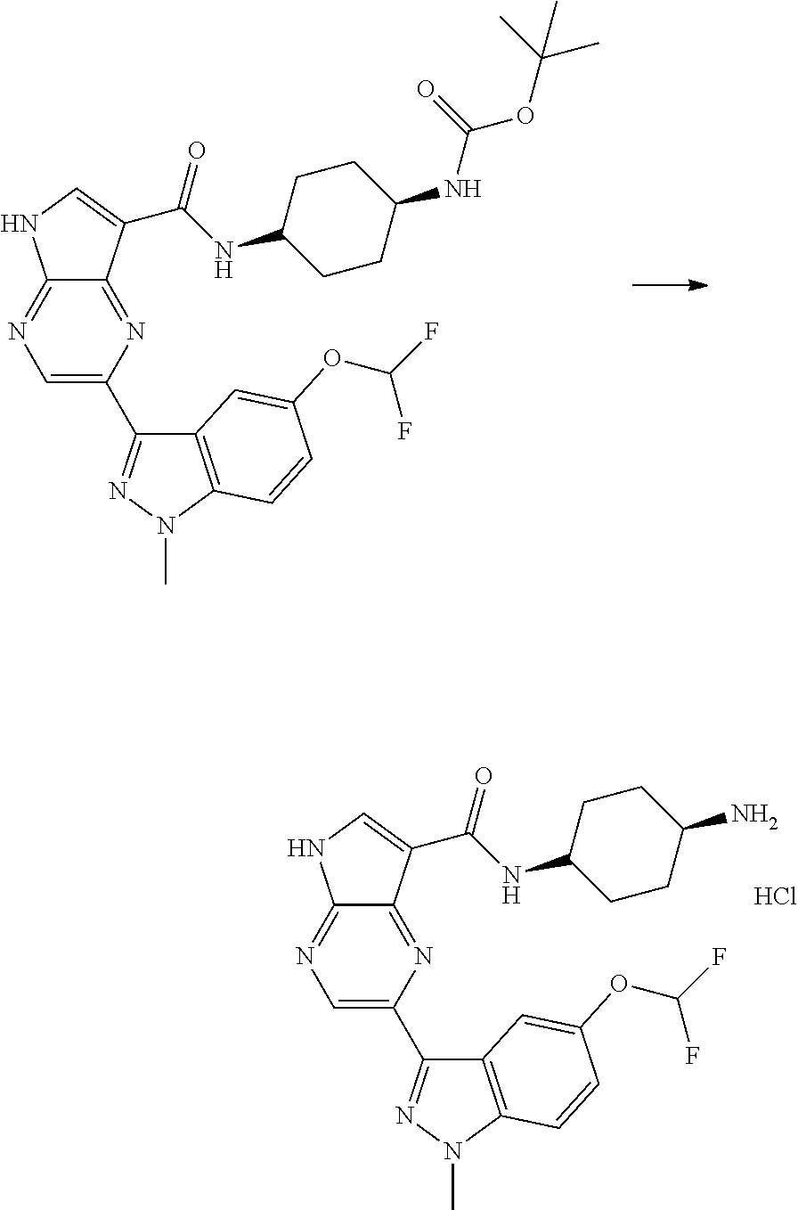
C1=C(C2=NN(C)C3=C2C=C(OC(F)F)C=C3)N=C2C(=N1)NC=C2C(NC1CCC(NC(OC(C)(C)C)=O)CC1)=O.C1=C(C2=NN(C)C3=C2C=C(OC(F)F)C=C3)N=C2C(=N1)NC=C2C(NC1CCC(N)CC1)=O.Cl
